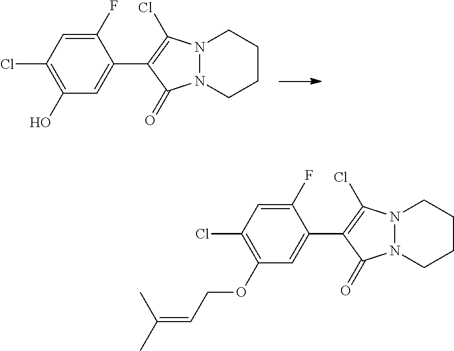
C1(O)=C(Cl)C=C(F)C(C2=C(Cl)N3N(C2=O)CCCC3)=C1.C1(OCC=C(C)C)=C(Cl)C=C(F)C(C2=C(Cl)N3N(C2=O)CCCC3)=C1
